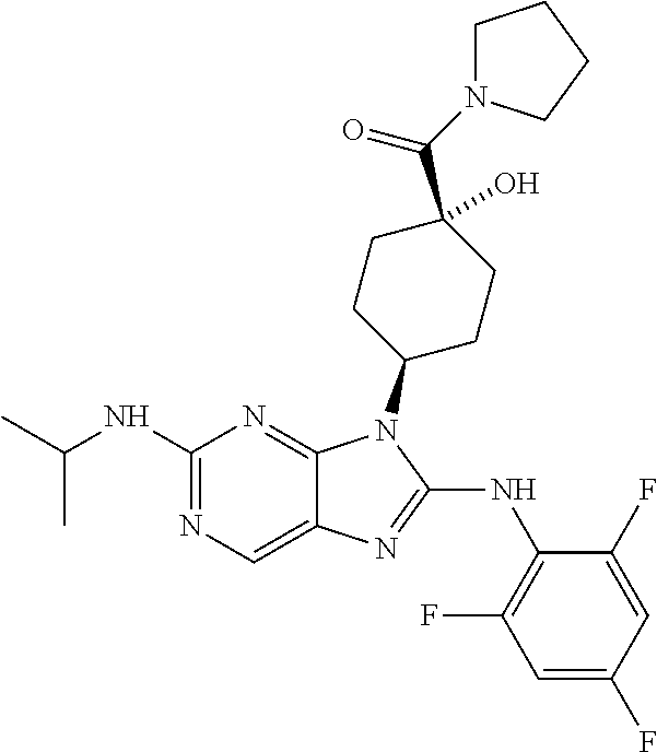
N1=C(NC(C)C)N=C2C(=C1)N=C(NC1=C(F)C=C(F)C=C1F)N2C1CCC(C(N2CCCC2)=O)(O)CC1
